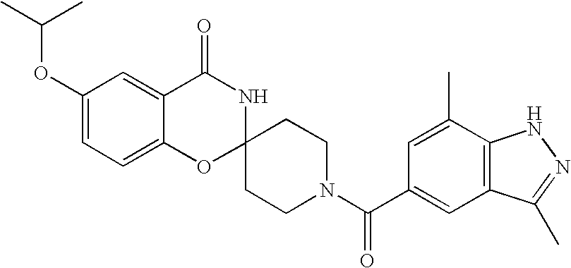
C1(OC(C)C)=CC=C2C(=C1)C(=O)NC1(O2)CCN(C(=O)C2=CC3=C(C(C)=C2)NN=C3C)CC1
